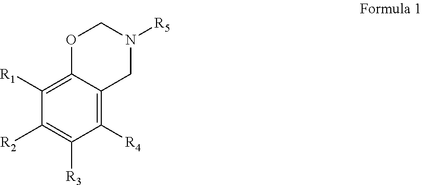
C1([R2])=C([R3])C([R4])=C2C(=C1[R1])OCN([R5])C2
